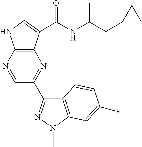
C1=NC2=C(N=C1C1=NN(C)C3=C1C=CC(F)=C3)C(C(NC(C)CC1CC1)=O)=CN2
